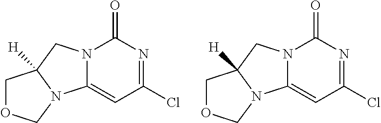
N12C(=CC(Cl)=NC1=O)N1C([H])(C2)COC1.N12C(=CC(Cl)=NC1=O)N1C([H])(C2)COC1
